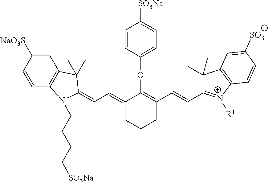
C(C=C1CCCC(C=CC2=[N+]([R1])C3=C(C2(C)C)C=C([SO3])C=C3)=C1OC1=CC=C([SO3Na])C=C1)=C1N(CCCC[SO3Na])C2=C(C=C([NaO3S])C=C2)C1(C)C
